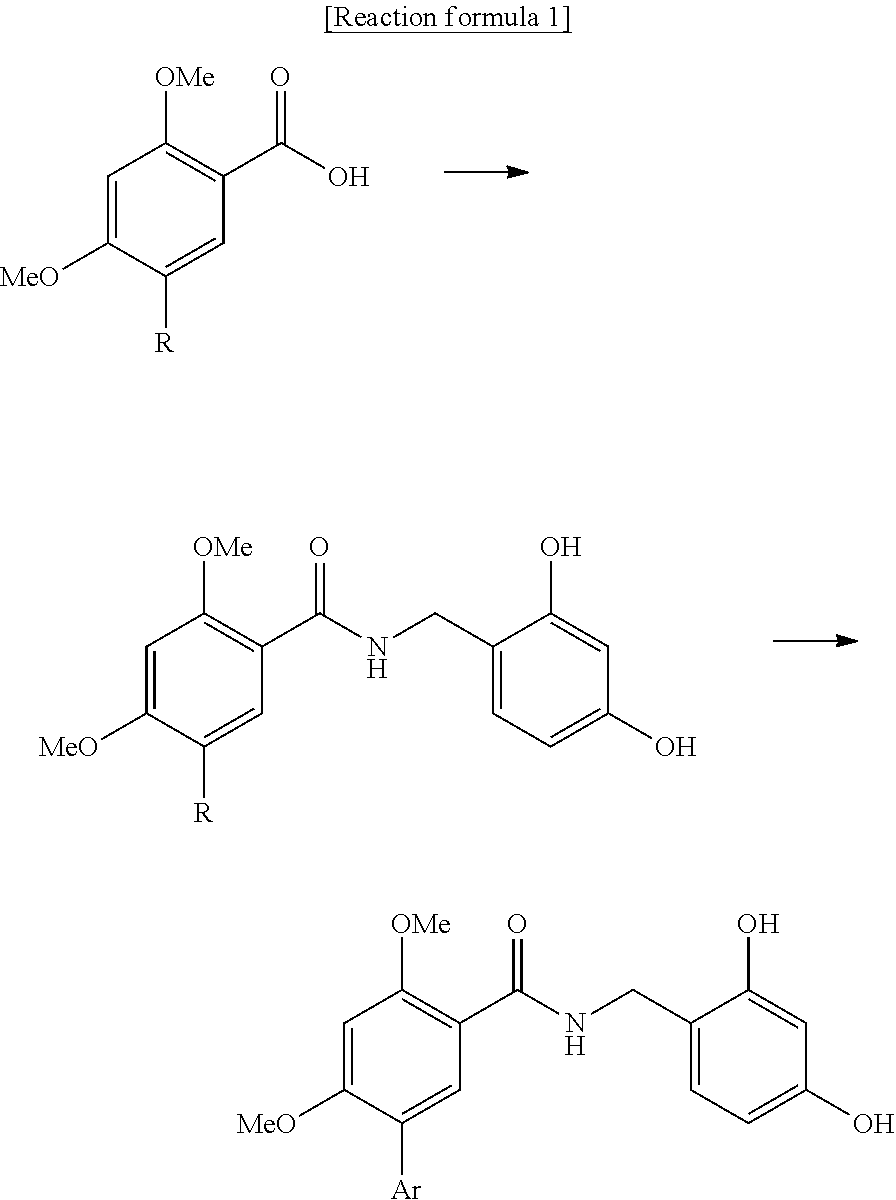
C1=C([MeO])C([R])=CC(C(O)=O)=C1[OMe].C1=C([MeO])C([R])=CC(C(NCC2=CC=C(O)C=C2O)=O)=C1[OMe].C1=C([MeO])C([Ar])=CC(C(NCC2=CC=C(O)C=C2O)=O)=C1[OMe]
